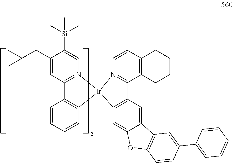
C1(CC(C)(C)C)=CC2=N(C=C1[Si](C)(C)C)[Ir]1(C3=C2C=CC=C3)N2=C(C3=C(C=C2)CCCC3)C2=C1C=C1C(=C2)C2=C(O1)C=CC(C1=CC=CC=C1)=C2
